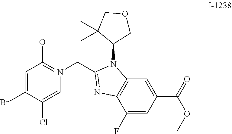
C1=C(Br)C(Cl)=CN(CC2=NC3=C(N2C2COCC2(C)C)C=C(C(OC)=O)C=C3F)=C1O
